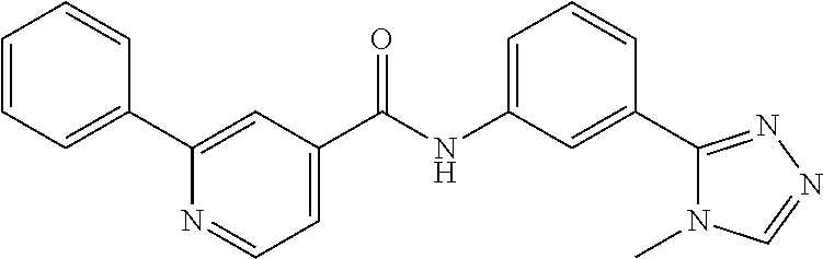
C1(C2=CC=CC=C2)=CC(C(NC2=CC=CC(C3=NN=CN3C)=C2)=O)=CC=N1
